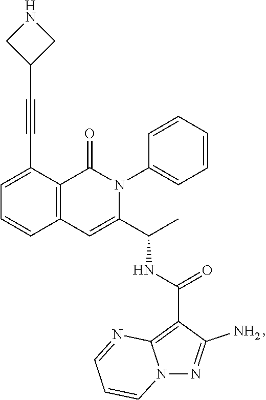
C1=C(C#CC2CNC2)C2=C(C=C1)C=C(C(C)NC(=O)C1=C3N(N=C1N)C=CC=N3)N(C1=CC=CC=C1)C2=O
